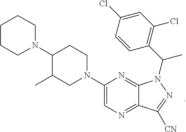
C1(N2CCC(N3CCCCC3)C(C)C2)=CN=C2C(=N1)N(C(C1=C(Cl)C=C(Cl)C=C1)C)N=C2[CN]
